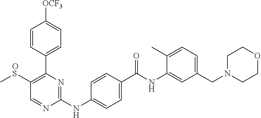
C1=CC(C2=C([OS]C)C=NC(NC3=CC=C(C(NC4=CC(CN5CCOCC5)=CC=C4C)=O)C=C3)=N2)=CC=C1[OCF3]
